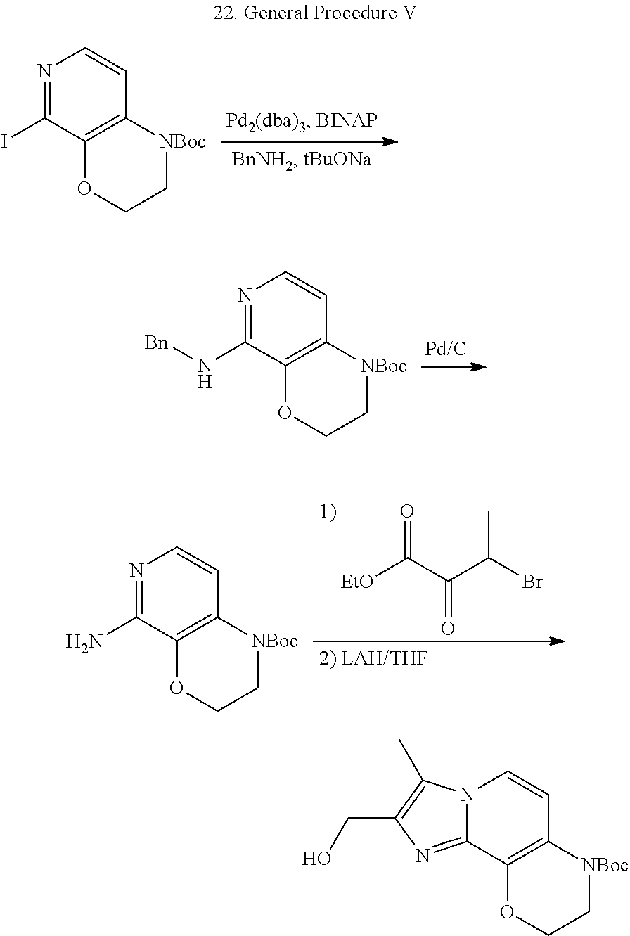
N1=C(I)C2=C(C=C1)[NBoc]CCO2.N1=C(N[Bn])C2=C(C=C1)[NBoc]CCO2.O=C(C(C(Br)C)=O)[EtO].N1=C(N)C2=C(C=C1)[NBoc]CCO2.N12C(=NC(CO)=C1C)C1=C(C=C2)[NBoc]CCO1
